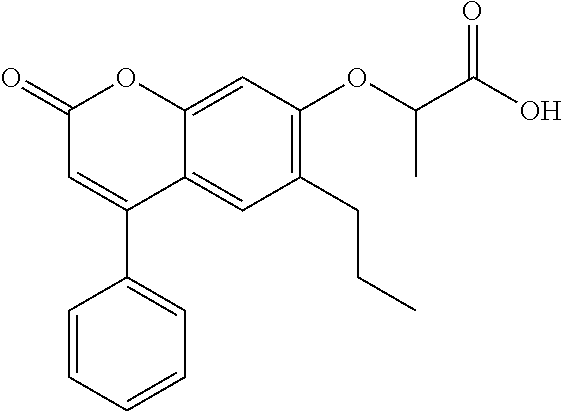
C12=CC(OC(C(O)=O)C)=C(CCC)C=C1C(C1=CC=CC=C1)=CC(=O)O2
